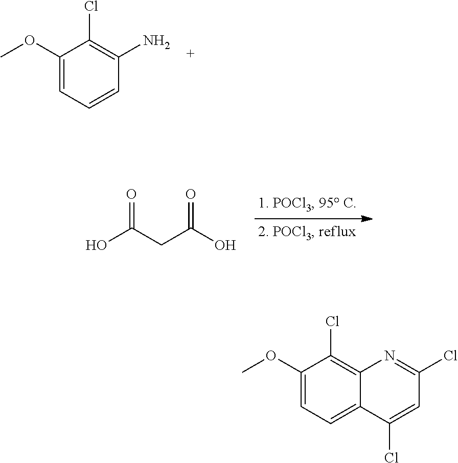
C1(OC)=CC=CC(N)=C1Cl.OC(CC(O)=O)=O.C1(OC)=CC=C2C(=C1Cl)N=C(Cl)C=C2Cl
